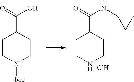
C1CN([boc])CCC1C(=O)O.C1CNCCC1C(=O)NC1CC1.Cl
